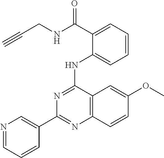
C1(C2=CN=CC=C2)=NC2=C(C(NC3=CC=CC=C3C(NCC#C)=O)=N1)C=C(OC)C=C2
